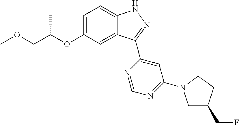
C1=C(OC(COC)C)C=C2C(=C1)NN=C2C1=CC(N2CC(CF)CC2)=NC=N1
